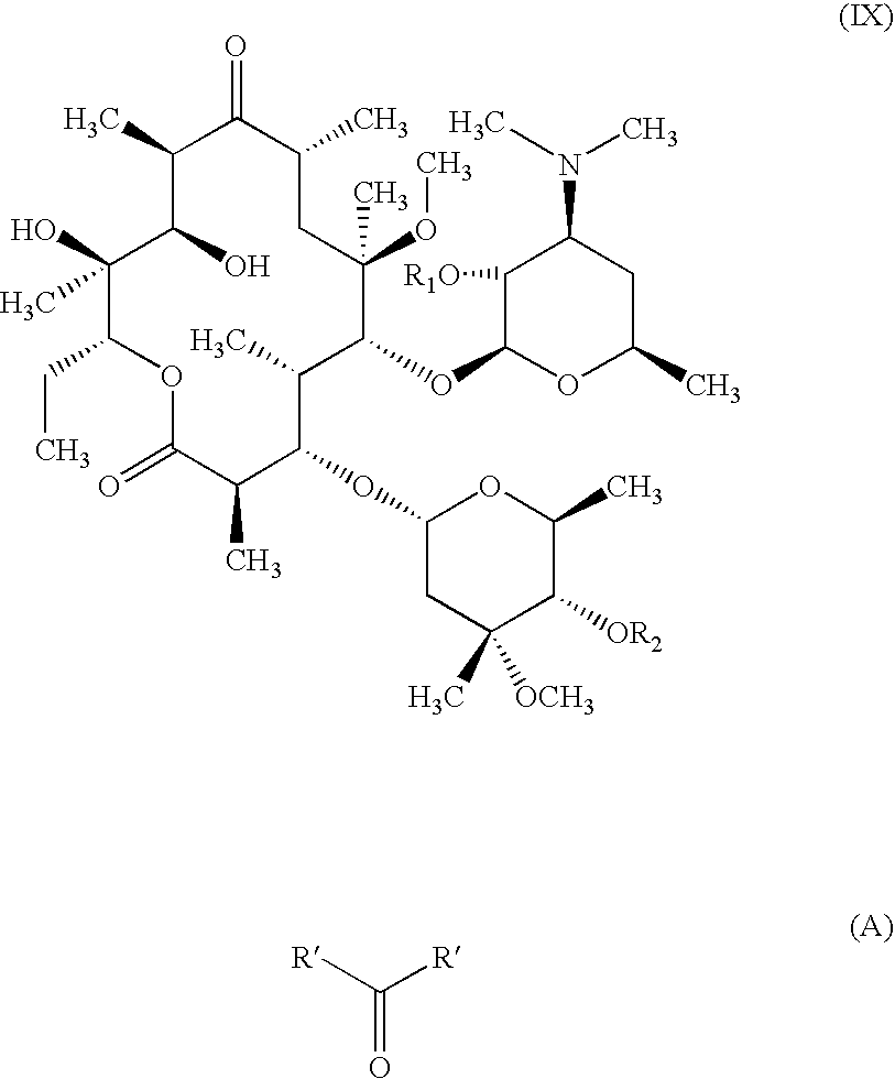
C1(C)(O)C(O)C(C)C(=O)C(C)CC(OC)(C)C(OC2OC(C)CC(N(C)C)C2[R1O])C(C)C(OC2CC(C)([OCH3])C([OR2])C(C)O2)C(C)C(=O)OC1CC.C([R])([R])=O
